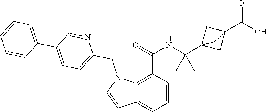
C1=CC(C(=O)NC2(C34CC(C(O)=O)(C3)C4)CC2)=C2C(=C1)C=CN2CC1=CC=C(C2=CC=CC=C2)C=N1
